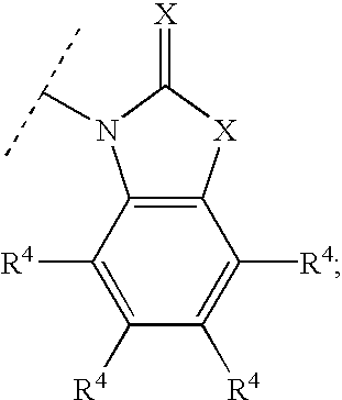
C1([R4])=C([R4])C([R4])=C([R4])C2=C1N(C(C)C)C(=[X])[X]2
